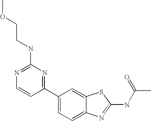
C1(C2=CC=C3C(=C2)SC(NC(C)=O)=N3)=NC(NCCOC)=NC=C1
